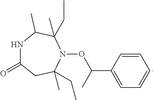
C1=CC(C(C)ON2C(C)(CC)C(C)NC(=O)CC2(CC)C)=CC=C1
